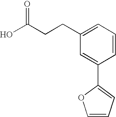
C1=CC=C(CCC(O)=O)C=C1C1=CC=CO1
